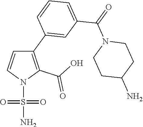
C1(C2=CC(C(N3CCC(N)CC3)=O)=CC=C2)=C(C(O)=O)N(S(N)(=O)=O)C=C1
